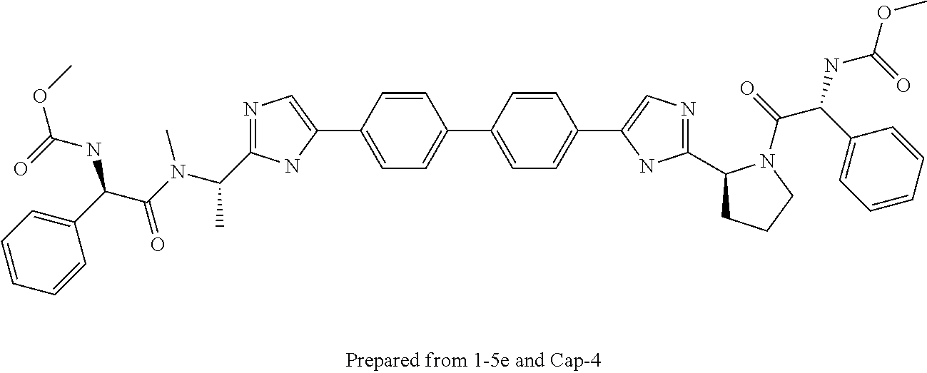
C1=CC=C(C(C(N(C(C)C2=NC=C(C3=CC=C(C4=CC=C(C5=CN=C(C6CCCN6C(=O)C(C6=CC=CC=C6)NC(=O)OC)N5)C=C4)C=C3)N2)C)=O)NC(OC)=O)C=C1
